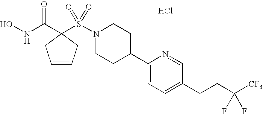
ONC(C1(S(N2CCC(C3=CC=C(CCC([CF3])(F)F)C=N3)CC2)(=O)=O)CC=CC1)=O.Cl
